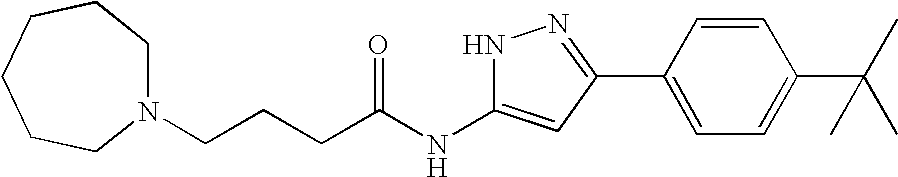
C(NC1=CC(C2=CC=C(C(C)(C)C)C=C2)=NN1)(=O)CCCN1CCCCCC1
